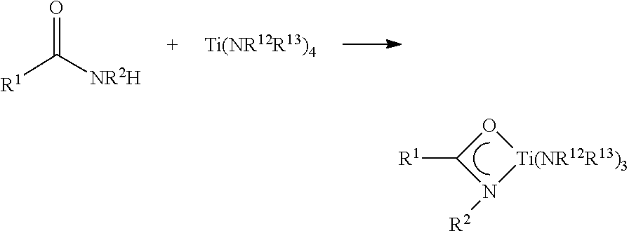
[R1]C1N([R2])[Ti(NR12R13)3]O1.[R1]C([NR2H])=O.[Ti(NR12R13)4]
